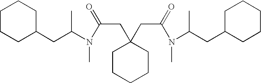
C1CCC(CC(N(C)C(=O)CC2(CC(=O)N(C)C(CC3CCCCC3)C)CCCCC2)C)CC1
